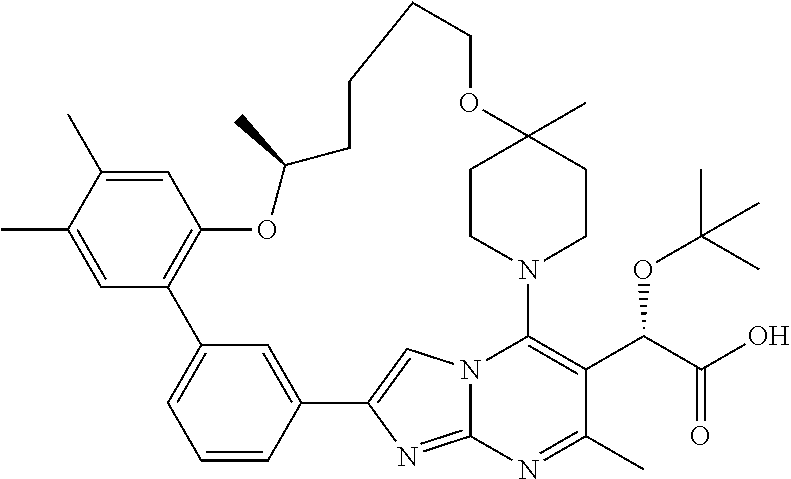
C1=C(C)C(C)=CC2=C1OC(C)CCCCOC1(C)CCN(C3=C(C(C(O)=O)OC(C)(C)C)C(C)=NC4=NC(=CN43)C3=CC2=CC=C3)CC1
